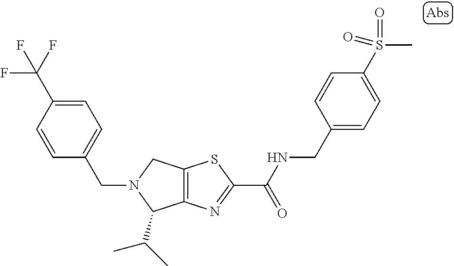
C12=C(N=C(C(NCC3=CC=C(S(C)(=O)=O)C=C3)=O)S1)C(C(C)C)N(CC1=CC=C(C(F)(F)F)C=C1)C2
